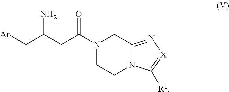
N1(C(CC(C[Ar])N)=O)CCN2C(=N[X]=C2[R1])C1
